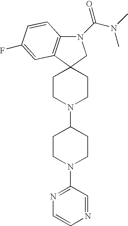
N1(C(=O)N(C)C)C2=C(C3(C1)CCN(C1CCN(C4=NC=CN=C4)CC1)CC3)C=C(F)C=C2
